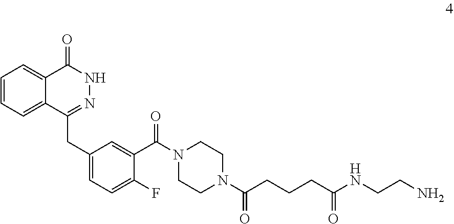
C1=CC=C2C(=C1)C(=O)NN=C2CC1=CC=C(F)C(C(N2CCN(C(CCCC(NCCN)=O)=O)CC2)=O)=C1
